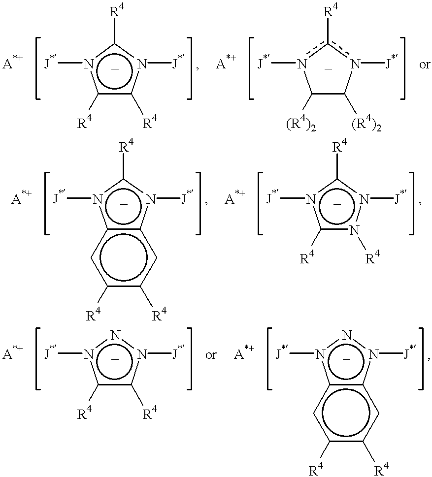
c1([R4])c([R4])n([J*])c([R4])n1[J*].[A*+].C1([(R4)2])C([(R4)2])n([J*])c([R4])n1[J*].[A*+].c12c(n([J*])c([R4])n1[J*])cc([R4])c([R4])c2.[A*+].c1([R4])n([R4])n([J*])c([R4])n1[J*].[A*+].c1([R4])c([R4])n([J*])nn1[J*].[A*+].c12c(n([J*])nn1[J*])cc([R4])c([R4])c2.[A*+]
